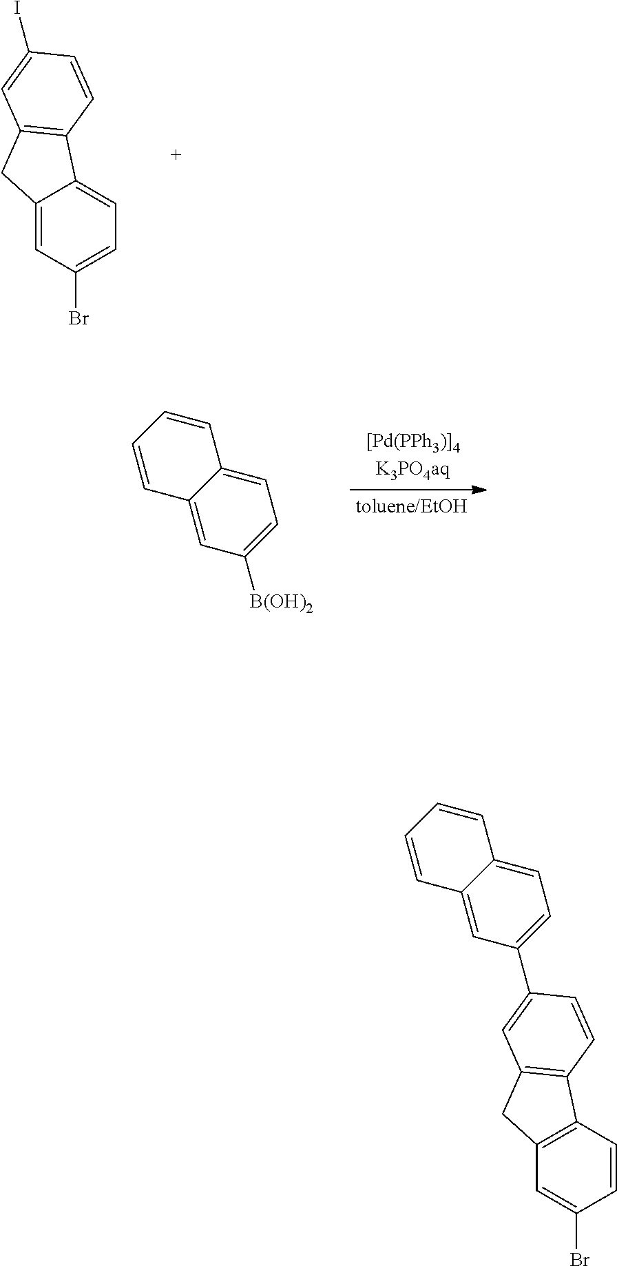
C12=CC(Br)=CC=C1C1=C(C2)C=C(I)C=C1.[B(OH)2]C1=CC=C2C(=C1)C=CC=C2.C12=C(C=CC(Br)=C1)C1=C(C2)C=C(C2=CC=C3C(=C2)C=CC=C3)C=C1
